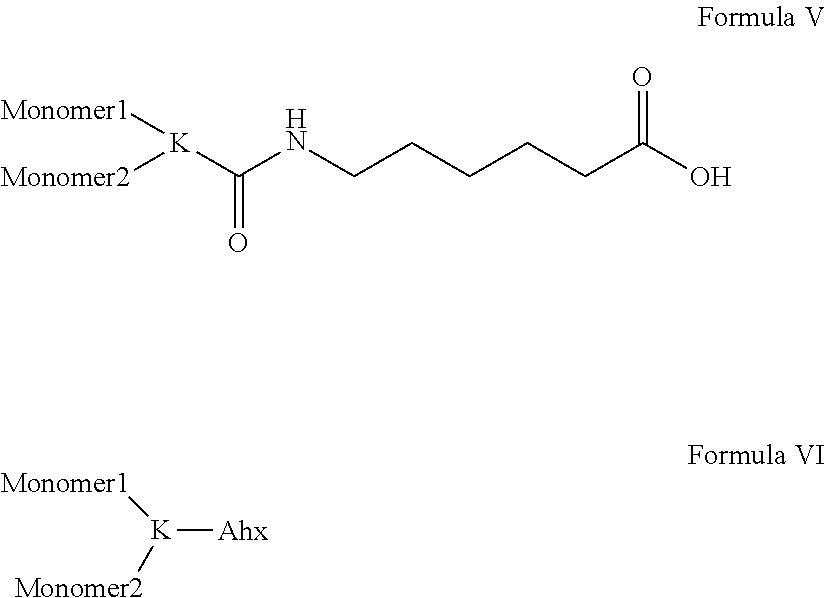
[Monomer1][K]([Monomer2])[Ahx].OC(CCCCCNC([K]([Monomer2])[Monomer1])=O)=O
